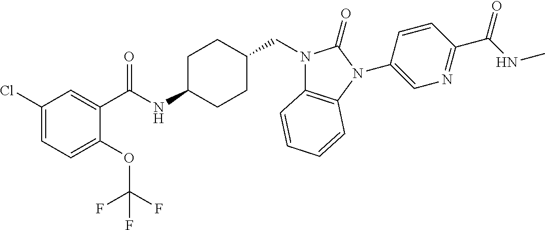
C1(Cl)=CC=C(OC(F)(F)F)C(C(NC2CCC(CN3C4=C(N(C5=CN=C(C(NC)=O)C=C5)C3=O)C=CC=C4)CC2)=O)=C1
